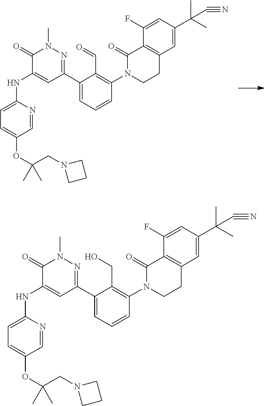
C1=NC(NC2=CC(C3=CC=CC(N4CCC5=C(C4=O)C(F)=CC(C(C)(C)C#N)=C5)=C3C=O)=NN(C)C2=O)=CC=C1OC(CN1CCC1)(C)C.C1=NC(NC2=CC(C3=CC=CC(N4CCC5=C(C4=O)C(F)=CC(C(C)(C)C#N)=C5)=C3CO)=NN(C)C2=O)=CC=C1OC(CN1CCC1)(C)C
